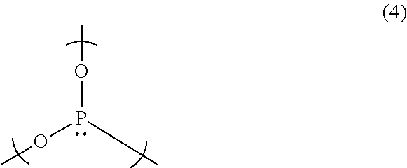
COP(OC)C
